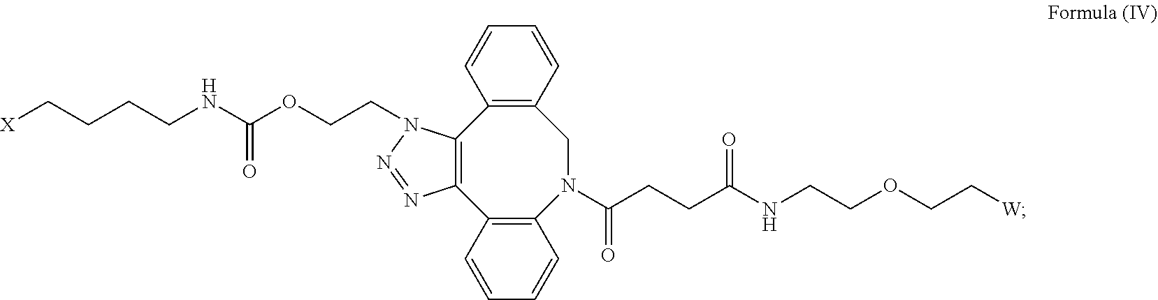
C12=C(N(C(CCC(NCCOCC[W])=O)=O)CC3=C(C4=C1N=NN4CCOC(NCCCC[X])=O)C=CC=C3)C=CC=C2
